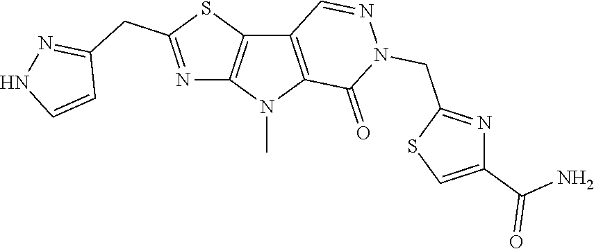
C12=C(N(C)C3=C1C=NN(CC1=NC(C(N)=O)=CS1)C3=O)N=C(CC1=NNC=C1)S2
